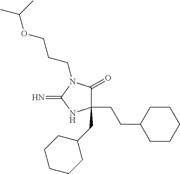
C1(CCC2CCCCC2)(CC2CCCCC2)C(=O)N(CCCOC(C)C)C(=N)N1
